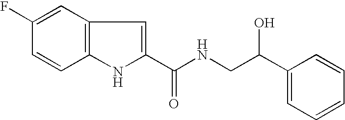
C12=C(C=C(F)C=C1)C=C(C(NCC(C1=CC=CC=C1)O)=O)N2
